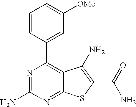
N1=C(N)N=C2C(=C1C1=CC([OMe])=CC=C1)C(N)=C(C(N)=O)S2
